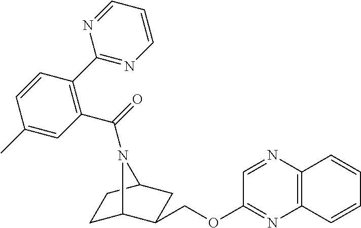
C1C2C(COC3=NC4=C(N=C3)C=CC=C4)CC(C1)N2C(=O)C1=C(C2=NC=CC=N2)C=CC(C)=C1
